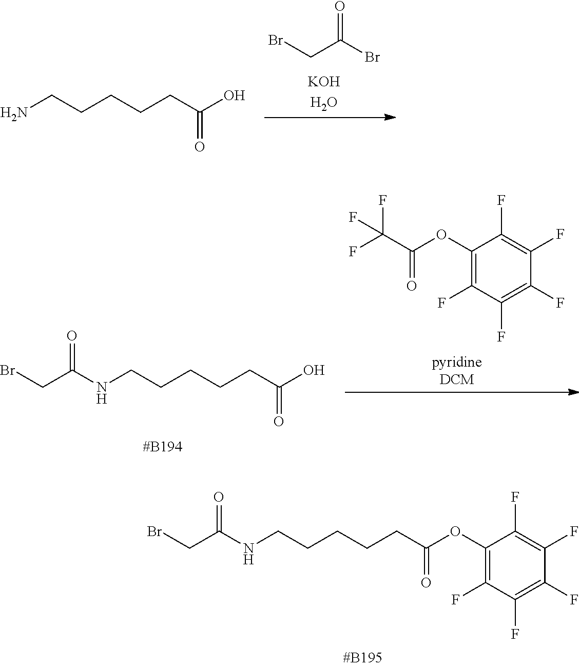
N(CCCCCC(OC1=C(F)C(F)=C(F)C(F)=C1F)=O)C(CBr)=O.BrCC(Br)=O.NCCCCCC(O)=O.C(OC1=C(F)C(F)=C(F)C(F)=C1F)(C(F)(F)F)=O.N(CCCCCC(O)=O)C(CBr)=O
